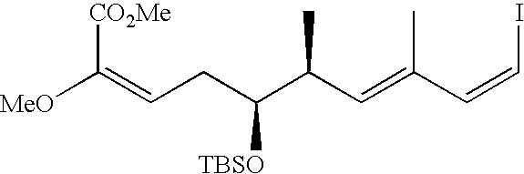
[CO2Me]C(=CCC([TBSO])C(C=C(C)C=CI)C)[MeO]
